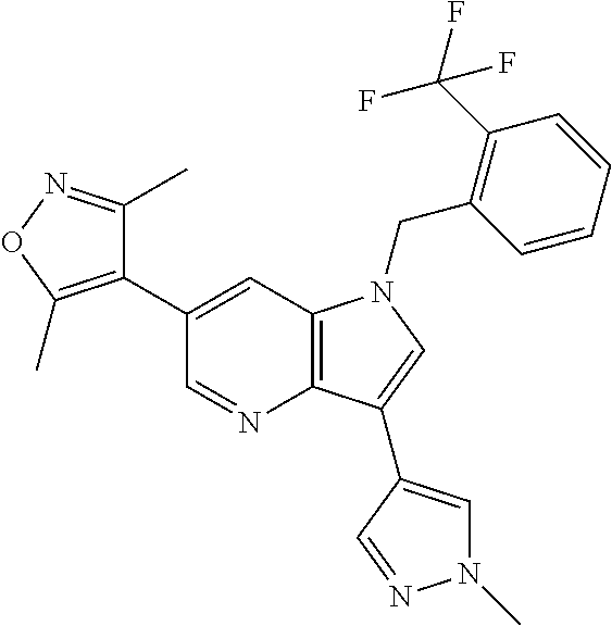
C1(C2=C(C)ON=C2C)=CC2=C(N=C1)C(C1=CN(C)N=C1)=CN2CC1=C(C(F)(F)F)C=CC=C1
